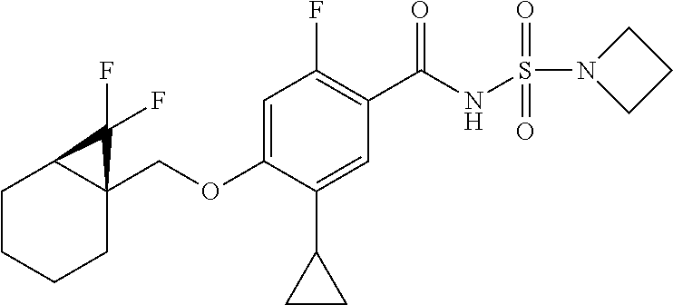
C(OC1=CC(F)=C(C(NS(N2CCC2)(=O)=O)=O)C=C1C1CC1)C12C(CCCC1)C2(F)F
